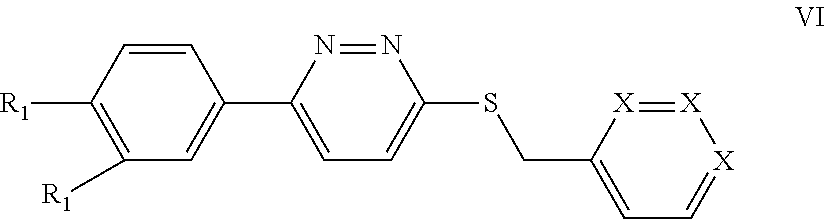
C1([R1])=C([R1])C=C(C2=CC=C(SCC3=CC=[X][X]=[X]3)N=N2)C=C1
